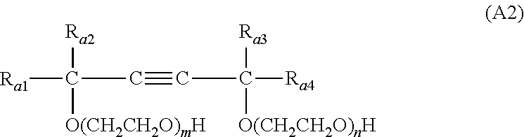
[Ra1]C(C#CC([Ra4])([Ra3])[O(CH2CH2O)nH])([Ra2])[O(CH2CH2O)mH]
